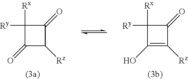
C1([Rx])([Ry])C(=O)C([Rz])C1=O.C1([Rx])([Ry])C(O)=C([Rz])C1=O
